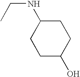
CCNC1CCC(O)CC1
